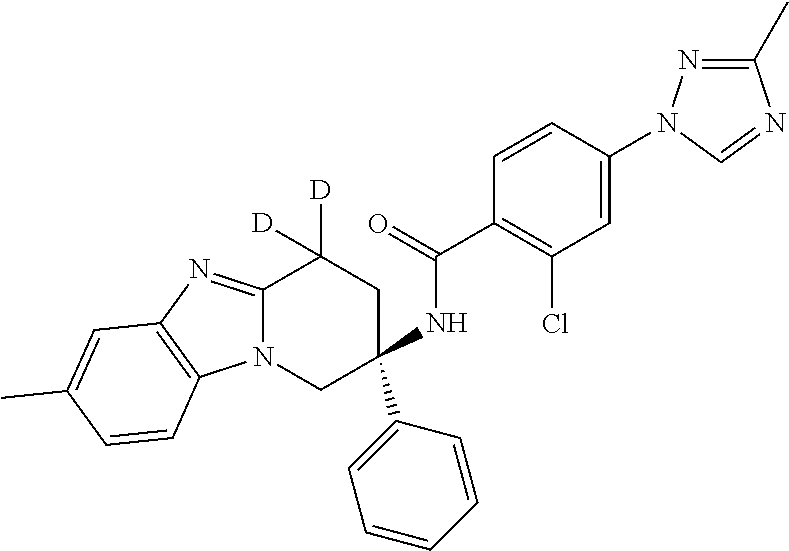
C1=CC(N2N=C(C)N=C2)=CC(Cl)=C1C(NC1(C2=CC=CC=C2)CC([D])([D])C2=NC3=C(N2C1)C=CC(C)=C3)=O
